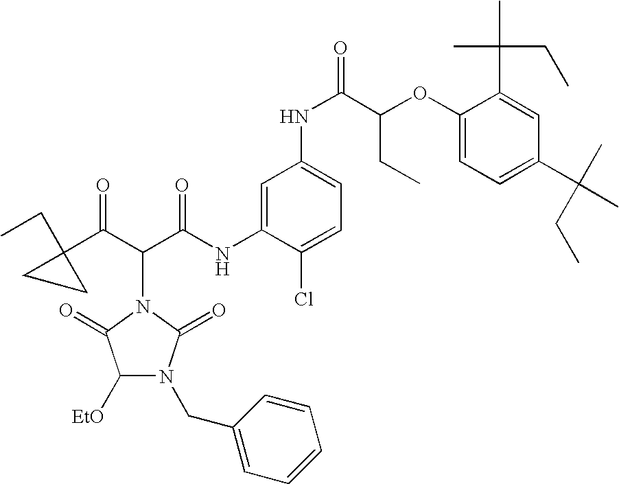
CCC1(C(C(C(NC2=CC(NC(=O)C(OC3=CC=C(C(C)(C)CC)C=C3C(C)(C)CC)CC)=CC=C2Cl)=O)N2C(=O)C([EtO])N(CC3=CC=CC=C3)C2=O)=O)CC1
